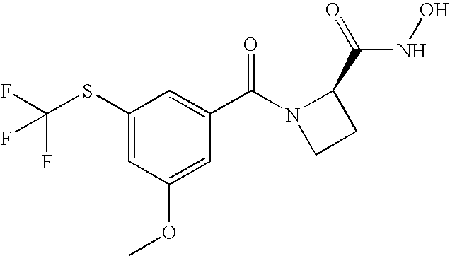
C1(SC(F)(F)F)=CC(OC)=CC(C(N2CCC2C(=O)NO)=O)=C1
